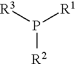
[R3]P([R1])[R2]
